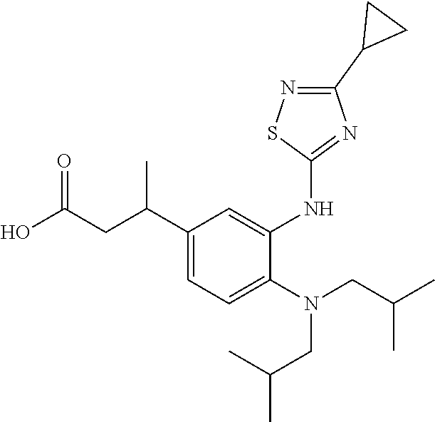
C1(C(CC(O)=O)C)=CC=C(N(CC(C)C)CC(C)C)C(NC2=NC(C3CC3)=NS2)=C1
